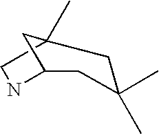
C1C(C)(C)CC2(C)CNC1C2
